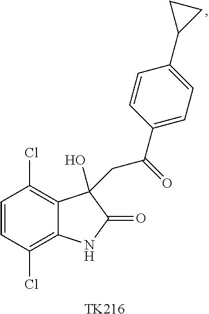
C1=CC(Cl)=C2C(=C1Cl)C(O)(CC(C1=CC=C(C3CC3)C=C1)=O)C(=O)N2.[TK216]
